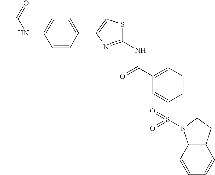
C1(NC(C2=CC=CC(S(=O)(=O)N3C4=C(CC3)C=CC=C4)=C2)=O)=NC(C2=CC=C(NC(C)=O)C=C2)=CS1
